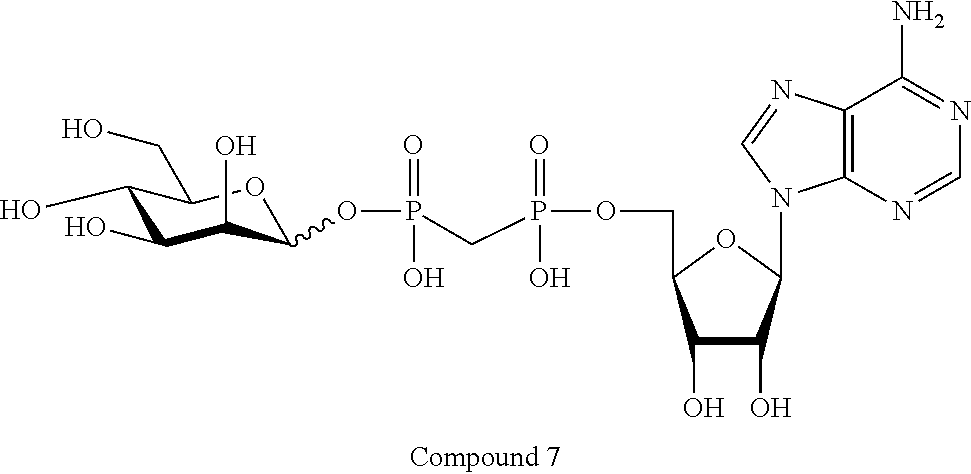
C1(O)C(O)C(O)C(OP(=O)(O)CP(=O)(O)OCC2C(O)C(O)C(N3C4=C(N=C3)C(N)=NC=N4)O2)OC1CO
